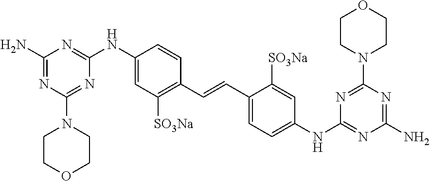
C1(NC2=NC(N)=NC(N3CCOCC3)=N2)=CC([SO3Na])=C(C=CC2=CC=C(NC3=NC(N)=NC(N4CCOCC4)=N3)C=C2[SO3Na])C=C1
